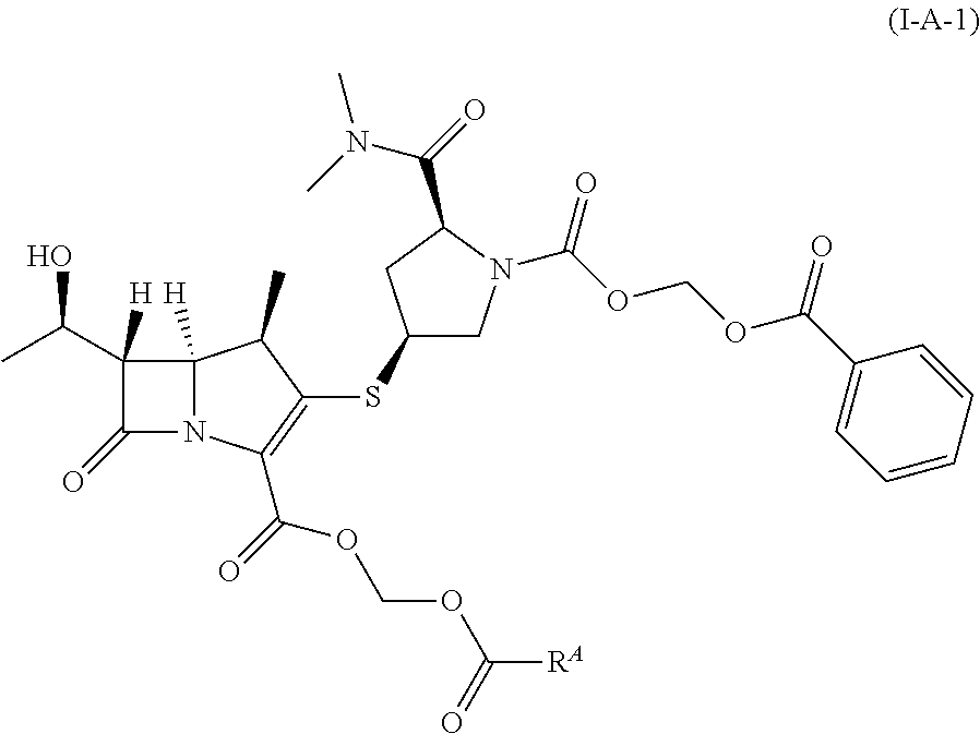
C12([H])N(C(C(OCOC([RA])=O)=O)=C(SC3CN(C(=O)OCOC(C4=CC=CC=C4)=O)C(C(N(C)C)=O)C3)C1C)C(=O)C2(C(C)O)[H]
